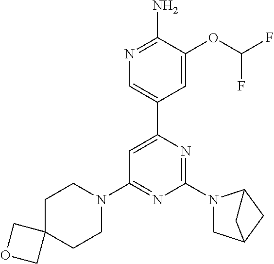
N1=C(N)C(OC(F)F)=CC(C2=CC(N3CCC4(CC3)COC4)=NC(N3CC4CC3C4)=N2)=C1
